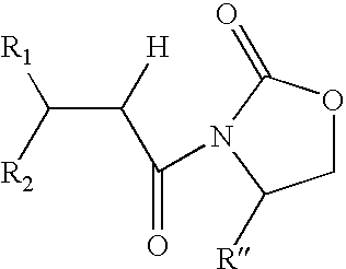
C1OC(=O)N(C(=O)C([H])C([R2])[R1])C1[R]
